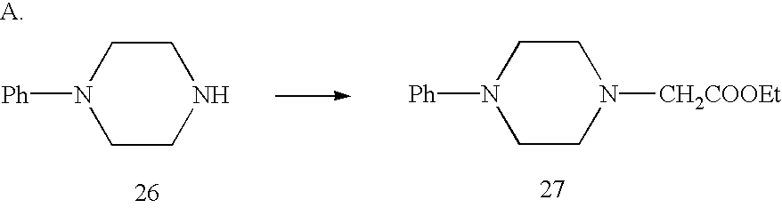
C1CNCCN1[Ph].C1CN([CH2COOEt])CCN1[Ph]
